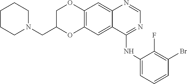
C12=C(C=C3C(=C1)N=CN=C3NC1=CC=CC(Br)=C1F)OC(CN1CCCCC1)CO2
